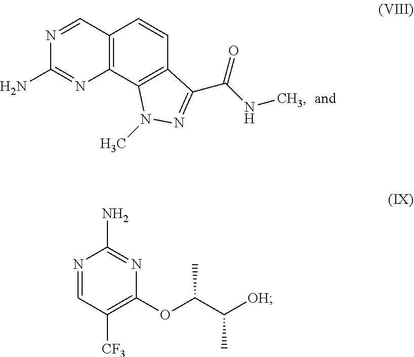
C12=C(C3=C(C=C1)C(C(NC)=O)=NN3C)N=C(N)N=C2.N1=CC([CF3])=C(OC(C([OH])C)C)N=C1N
